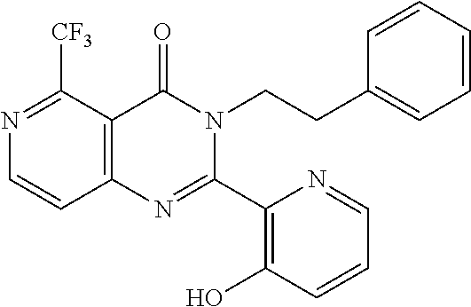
N1=C([CF3])C2=C(C=C1)N=C(C1=C(O)C=CC=N1)N(CCC1=CC=CC=C1)C2=O
